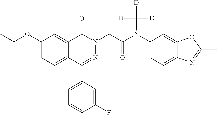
C1(C2=CC=CC(F)=C2)=NN(CC(N(C2=CC=C3C(=C2)OC(C)=N3)C([D])([D])[D])=O)C(=O)C2=CC(OCC)=CC=C12
